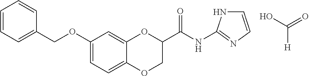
C1(OCC2=CC=CC=C2)=CC=C2C(=C1)OC(C(NC1=NC=CN1)=O)CO2.C([H])(O)=O
